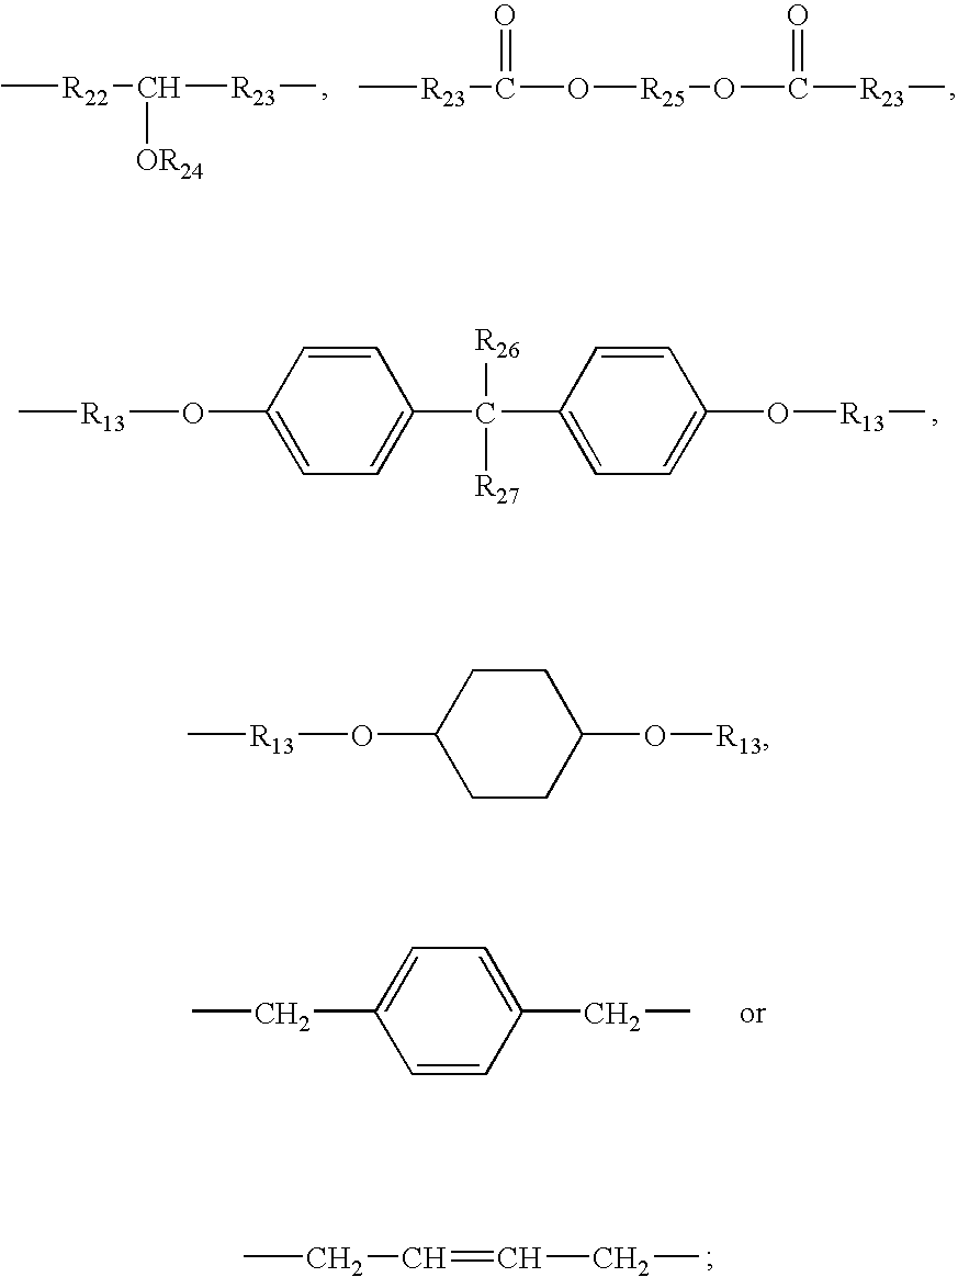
C[R22]C([R23]C)[OR24].C[R23]C(=O)O[R25]OC(=O)[R23]C.C1=CC(C([R26])([R27])C2=CC=C(O[R13]C)C=C2)=CC=C1O[R13]C.C1(CC)=CC=C(CC)C=C1.CCC=CCC.C1CC(O[R13]C)CCC1O[R13]
